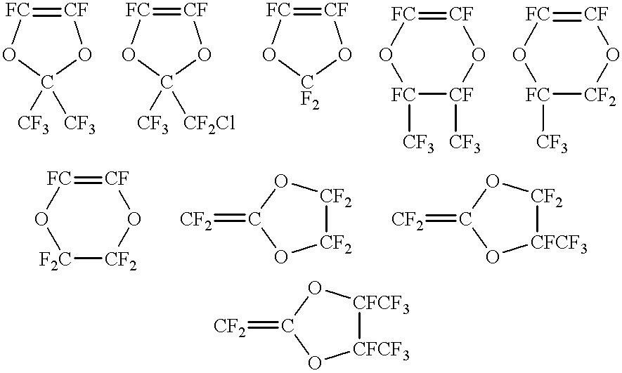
[CF]1=[FC]OC([CF3])([CF3])O1.[CF]1=[FC]OC([CF3])([CF2Cl])O1.[CF]1=[FC]O[CF2]O1.O1[FC]([CF3])[CF]([CF3])O[CF]=[FC]1.O1[FC]([CF3])[CF2]O[CF]=[FC]1.O1[F2C][CF2]O[CF]=[FC]1.[CF2]1[CF2]OC(=[CF2])O1.[CF2]1[CFCF3]OC(=[CF2])O1.[CFCF3]1[CFCF3]OC(=[CF2])O1
